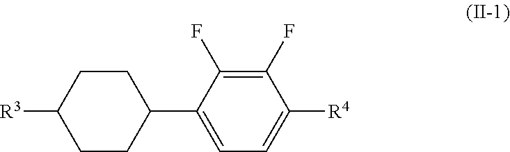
C1CC([R3])CCC1C1=CC=C([R4])C(F)=C1F
